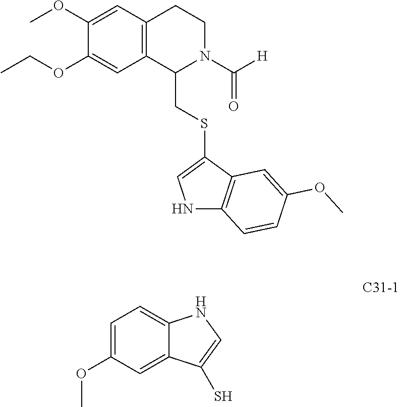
C12=C(C=C(OC)C(OCC)=C1)CCN(C([H])=O)C2CSC1=CNC2=C1C=C(OC)C=C2.C1=C(OC)C=C2C(=C1)NC=C2S
